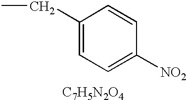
C1(CC)=CC=C([NO2])C=C1.[C7H5N2O4]
